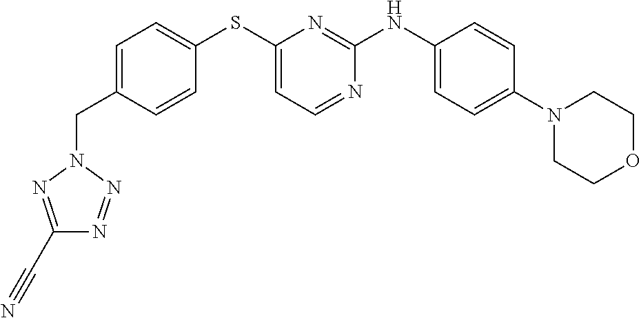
C1(N2CCOCC2)=CC=C(NC2=NC(SC3=CC=C(CN4N=C(C#N)N=N4)C=C3)=CC=N2)C=C1
